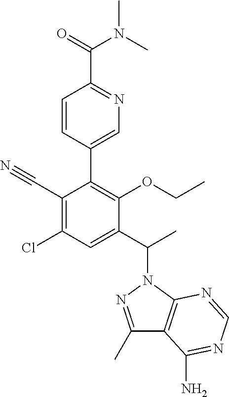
C1=CC(C2=C(OCC)C(C(C)N3C4=C(C(C)=N3)C(N)=NC=N4)=CC(Cl)=C2C#N)=CN=C1C(N(C)C)=O
